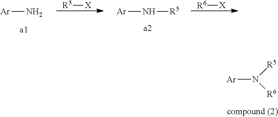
[Ar]N.[R5][X].[Ar]N[R5].[R6][X].[Ar]N([R5])[R6]
